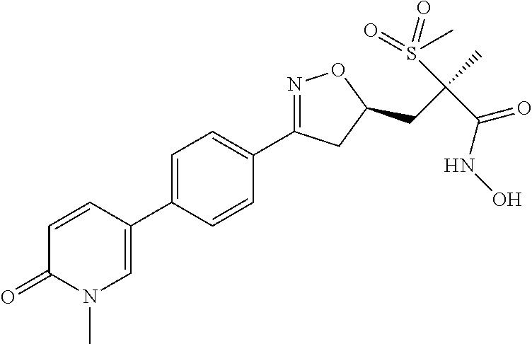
C1=C(C2=CN(C)C(=O)C=C2)C=CC(C2=NOC(CC(C)(S(=O)(=O)C)C(=O)NO)C2)=C1
